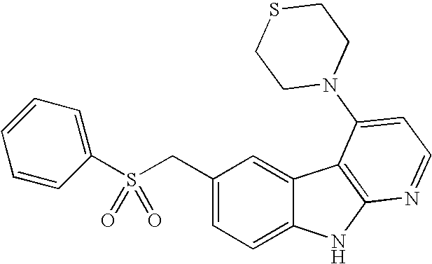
C1(CS(C2=CC=CC=C2)(=O)=O)=CC=C2C(=C1)C1=C(N2)N=CC=C1N1CCSCC1
